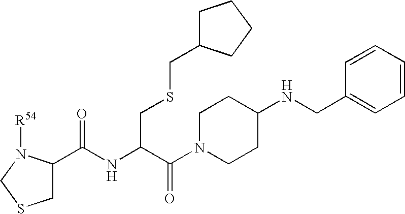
C1C(C(NC(C(N2CCC(NCC3=CC=CC=C3)CC2)=O)CSCC2CCCC2)=O)N([R54])CS1
